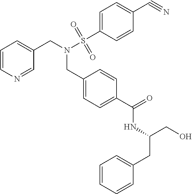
C1=CN=CC(CN(CC2=CC=C(C(NC(CO)CC3=CC=CC=C3)=O)C=C2)S(C2=CC=C(C#N)C=C2)(=O)=O)=C1
